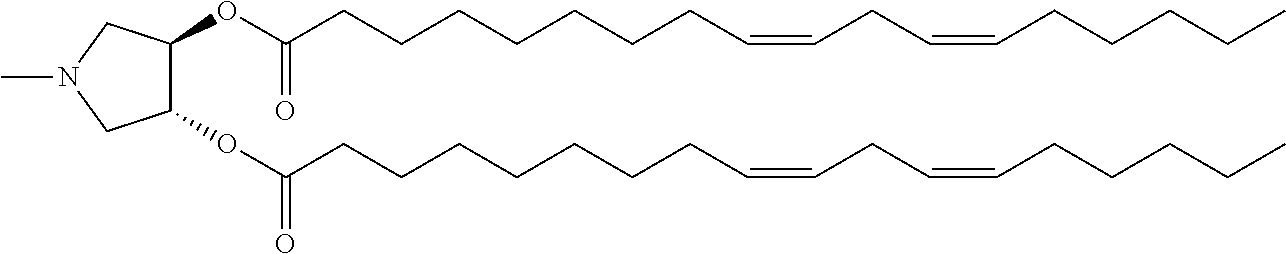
C(CCCCCC=CCC=CCCCCC)CC(OC1C(OC(CCCCCCCC=CCC=CCCCCC)=O)CN(C)C1)=O
